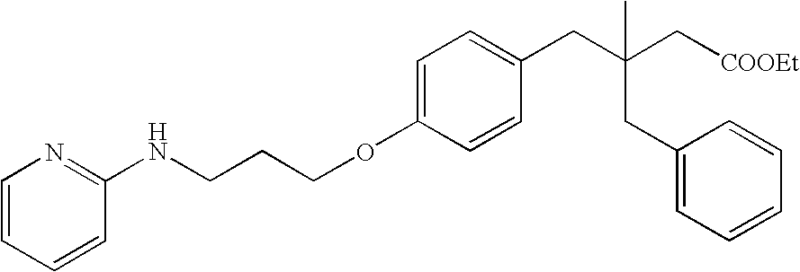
C1=C(OCCCNC2=NC=CC=C2)C=CC(CC(C[COOEt])(CC2=CC=CC=C2)C)=C1
